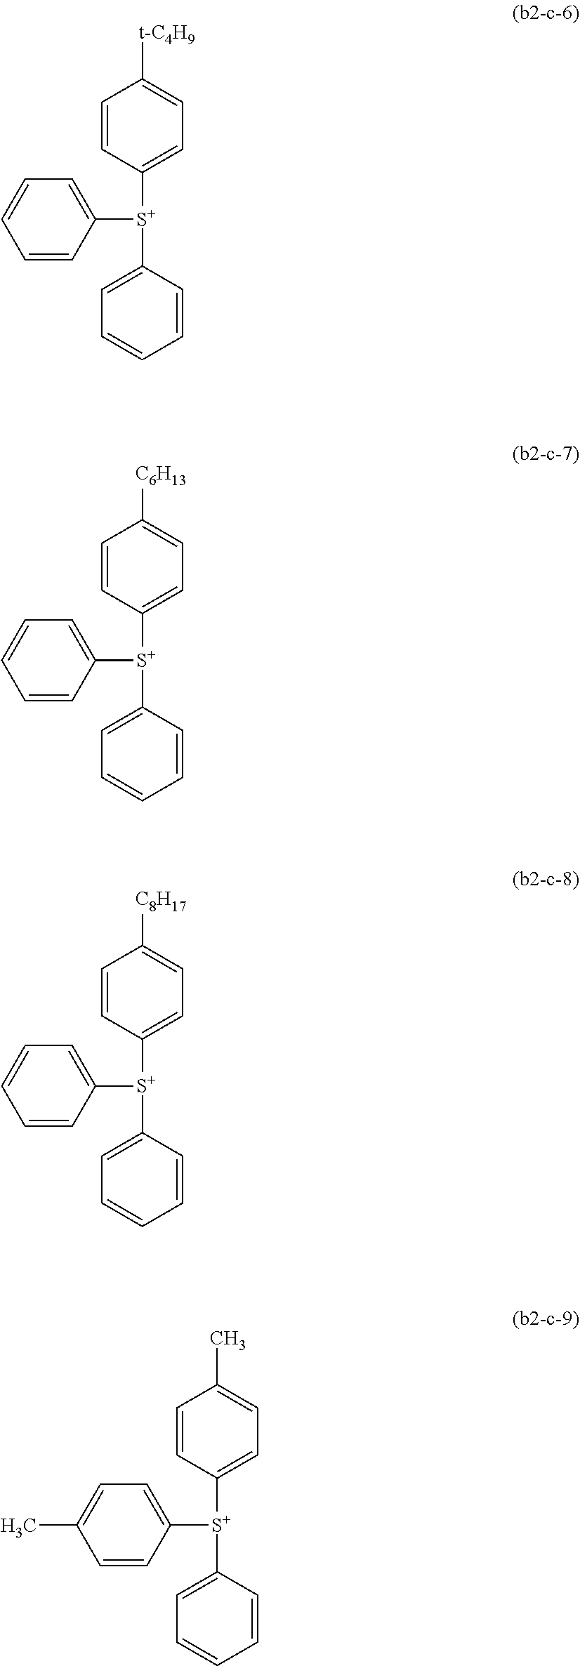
C1=CC([S+](C2=CC=C([t-C4H9])C=C2)C2=CC=CC=C2)=CC=C1.C1=CC([S+](C2=CC=C([C6H13])C=C2)C2=CC=CC=C2)=CC=C1.C1=CC([S+](C2=CC=C([C8H17])C=C2)C2=CC=CC=C2)=CC=C1.C1=CC([S+](C2=CC=C(C)C=C2)C2=CC=CC=C2)=CC=C1C
